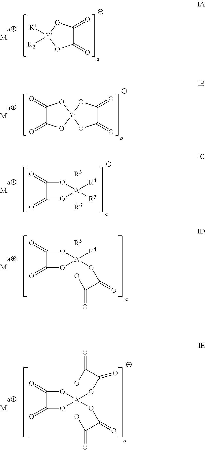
C1(=O)C(=O)O[Y]([R1])([R2])O1.[M].C1(=O)C(=O)O[Y]2(O1)OC(=O)C(=O)O2.[M].C1(=O)C(=O)O[A]([R3])([R6])([R4])([R5])O1.[M].C1(=O)C(=O)O[A]2([R3])([R4])(O1)OC(=O)C(=O)O2.[M].C1(=O)C(=O)O[A]23(O1)(OC(=O)C(=O)O2)OC(=O)C(=O)O3.[M]
